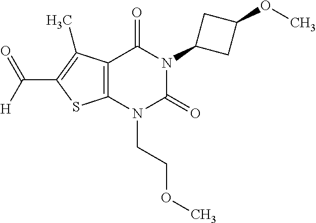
C12=C(N(CCOC)C(=O)N(C3CC(OC)C3)C1=O)SC(C([H])=O)=C2C
